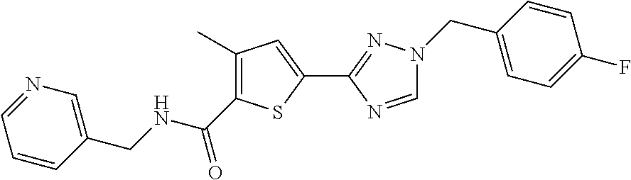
C1=NC(C2=CC(C)=C(C(NCC3=CN=CC=C3)=O)S2)=NN1CC1=CC=C(F)C=C1
